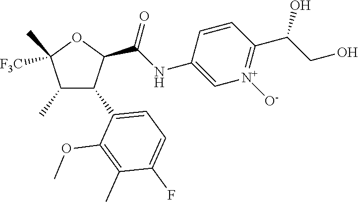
C1(C)C(C2=CC=C(F)C(C)=C2OC)C(C(NC2=C[N+]([O-])=C(C(CO)O)C=C2)=O)OC1(C)[F3C]
